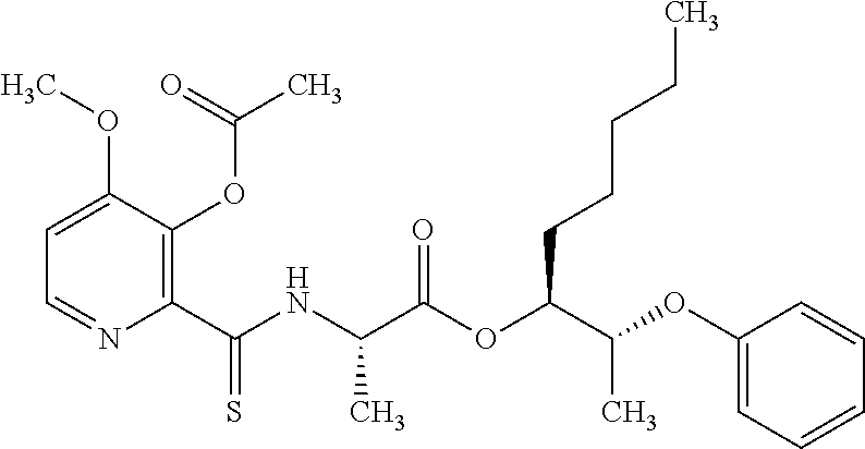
C1=C(OC)C(OC(C)=O)=C(C(NC(C(OC(C(OC2=CC=CC=C2)C)CCCCC)=O)C)=S)N=C1
